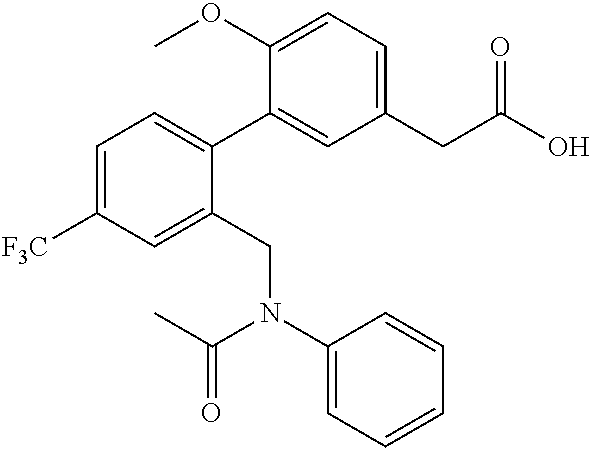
C1(OC)=CC=C(CC(O)=O)C=C1C1=CC=C([F3C])C=C1CN(C1=CC=CC=C1)C(C)=O
